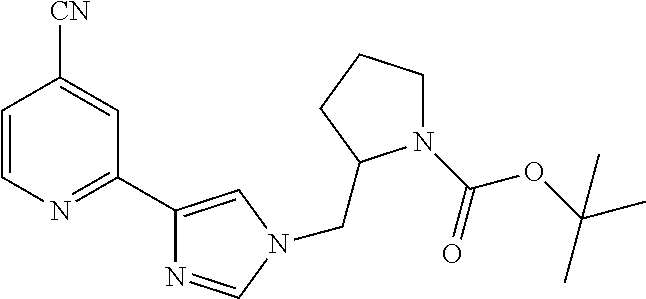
C1=CN=C(C2=CN(CC3N(C(=O)OC(C)(C)C)CCC3)C=N2)C=C1[CN]
